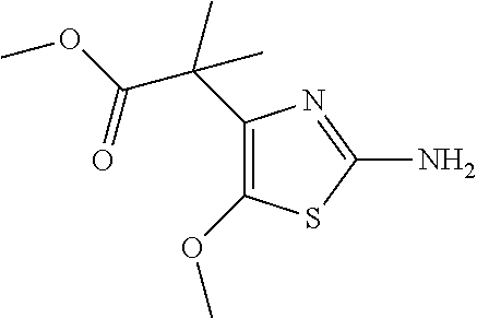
C1(OC)=C(C(C)(C)C(OC)=O)N=C(N)S1
